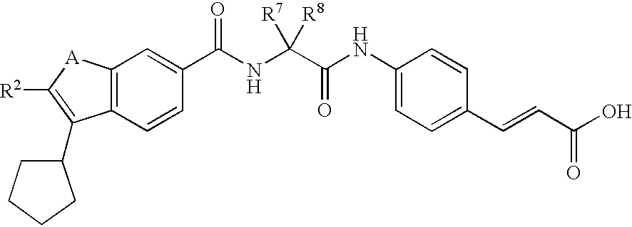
C12=C(C=CC(C(NC(C(NC3=CC=C(C=CC(O)=O)C=C3)=O)([R8])[R7])=O)=C1)C(C1CCCC1)=C([R2])[A]2
